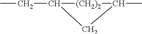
C1(CC)[(CH2)2]C(C)C1
